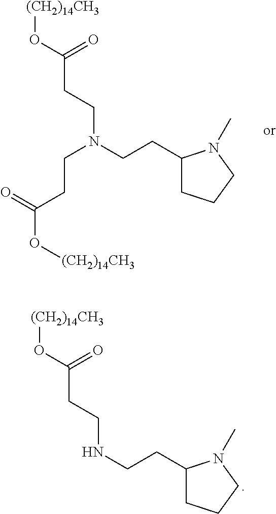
[(CH2)14CH3]OC(=O)CCN(CCC1CCCN1C)CCC(O[(CH2)14CH3])=O.[(CH2)14CH3]OC(=O)CCNCCC1CCCN1C
